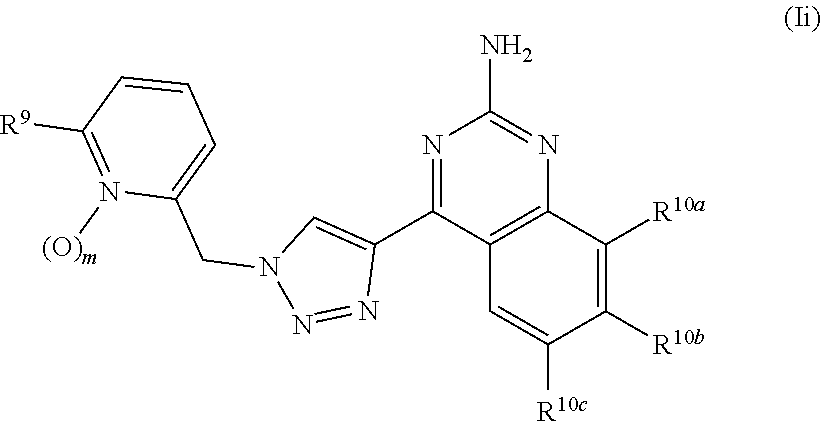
N1=C(C2=CN(CC3=CC=CC([R9])=N3[(O)m])N=N2)C2=C(N=C1N)C([R10a])=C([R10b])C([R10c])=C2
